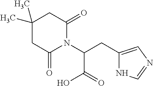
C1(C)(C)CC(=O)N(C(CC2=CN=CN2)C(=O)O)C(=O)C1
